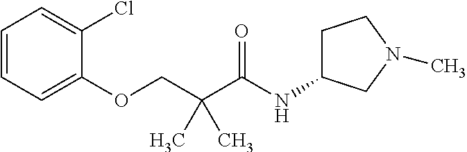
C1=CC=C(OCC(C(NC2CCN(C)C2)=O)(C)C)C(Cl)=C1
